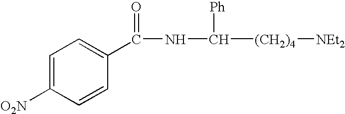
C1=C([O2N])C=CC(C(NC([(CH2)4][NEt2])[Ph])=O)=C1
